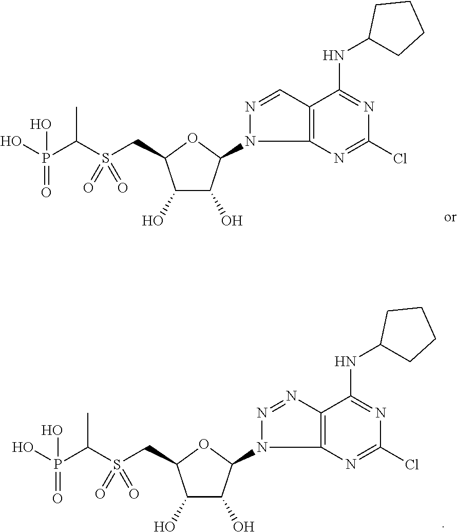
C1(O)C(O)C(N2N=NC3=C2N=C(Cl)N=C3NC2CCCC2)OC1CS(C(P(O)(=O)O)C)(=O)=O.C1(O)C(O)C(N2N=CC3=C2N=C(Cl)N=C3NC2CCCC2)OC1CS(C(P(O)(=O)O)C)(=O)=O
